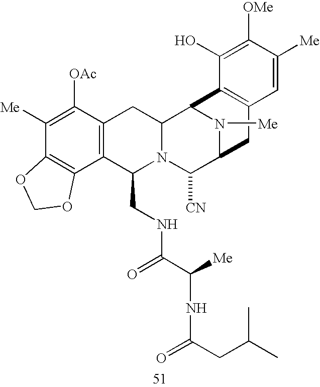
C1([Me])=C([OAc])C2=C(C3=C1OCO3)C(CNC(C([Me])NC(=O)CC(C)C)=O)N1C(C2)C2N([Me])C(C1[CN])CC1=C2C(O)=C([OMe])C([Me])=C1
